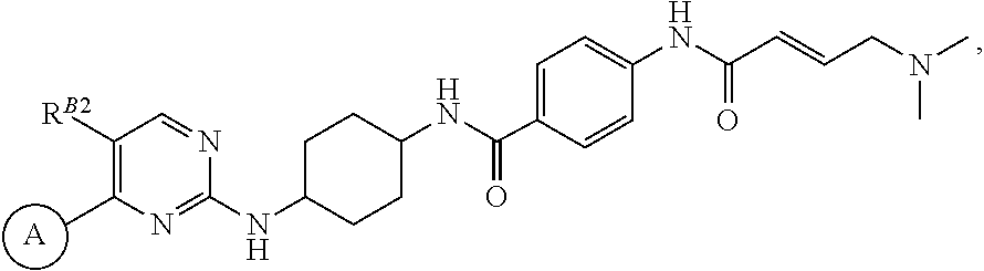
[A].C1([RB2])=C(C)N=C(NC2CCC(NC(C3=CC=C(NC(C=CCN(C)C)=O)C=C3)=O)CC2)N=C1
